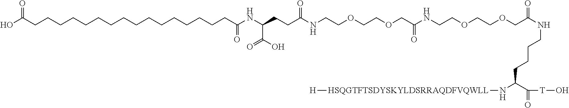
C(CCCC(N[HSQGTFTSDYSKYLDSRRAQDFVQWLL][H])C(=O)[T]O)NC(COCCOCCNC(COCCOCCNC(CCC(NC(CCCCCCCCCCCCCCCCC(O)=O)=O)C(O)=O)=O)=O)=O
